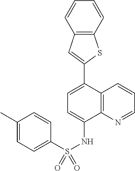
C12=C(N=CC=C1)C(NS(C1=CC=C(C)C=C1)(=O)=O)=CC=C2C1=CC2=C(S1)C=CC=C2
